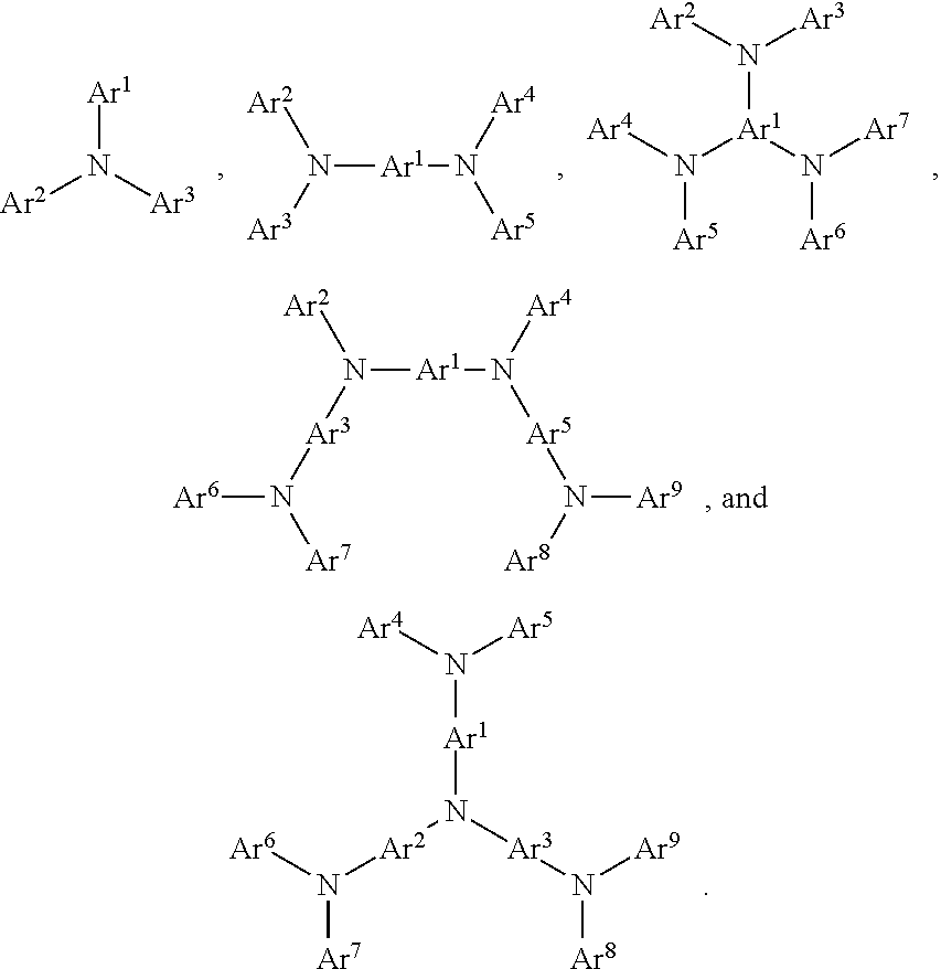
[Ar2]N([Ar3])[Ar1].N([Ar3])([Ar2])[Ar1]N([Ar5])[Ar4].N([Ar5])([Ar4])[Ar1](N([Ar7])[Ar6])N([Ar2])[Ar3].[Ar6]N([Ar3]N([Ar2])[Ar1]N([Ar5]N([Ar8])[Ar9])[Ar4])[Ar7].N([Ar7])([Ar6])[Ar2]N([Ar1]N([Ar5])[Ar4])[Ar3]N([Ar9])[Ar8]
